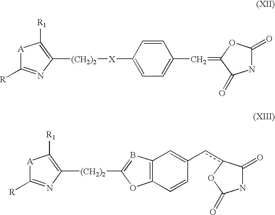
[A]1C([R])=NC([(CH2)2][X]C2=CC=C(C=C3C(=O)NC(=O)O3)C=C2)=C1[R1].[A]1C([R])=NC([(CH2)2]C2=BC3=C(O2)C=CC(cc2OC(=O)NC2=O)=C3)=C1[R1]
